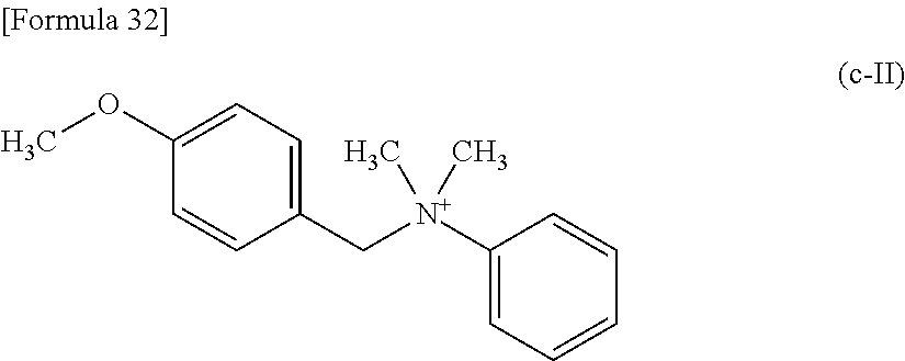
C1(OC)=CC=C(C[N+](C2=CC=CC=C2)(C)C)C=C1
